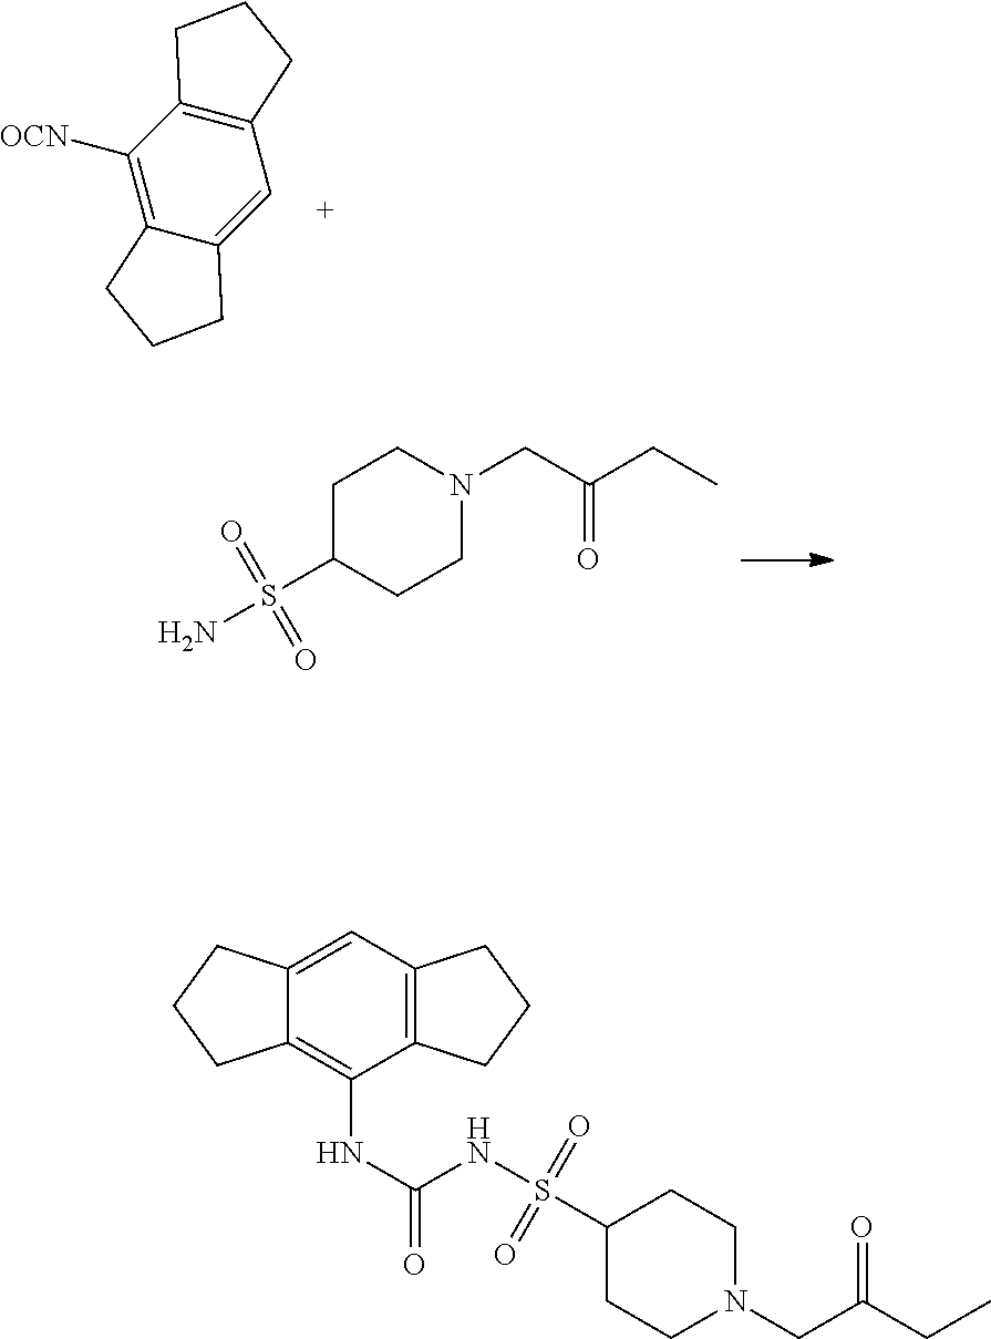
C12=C(C([OCN])=C3C(=C1)CCC3)CCC2.C1(S(N)(=O)=O)CCN(CC(CC)=O)CC1.C12=C(C=C3C(=C1NC(=O)NS(C1CCN(CC(CC)=O)CC1)(=O)=O)CCC3)CCC2
